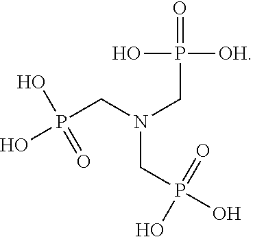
P(CN(CP(=O)([OH])O)CP(O)(=O)O)(O)(O)=O
